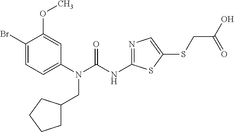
C1(N(CC2CCCC2)C(=O)NC2=NC=C(SCC(O)=O)S2)=CC=C(Br)C(OC)=C1
